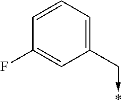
C1=CC=C(C->*)C=C1F
